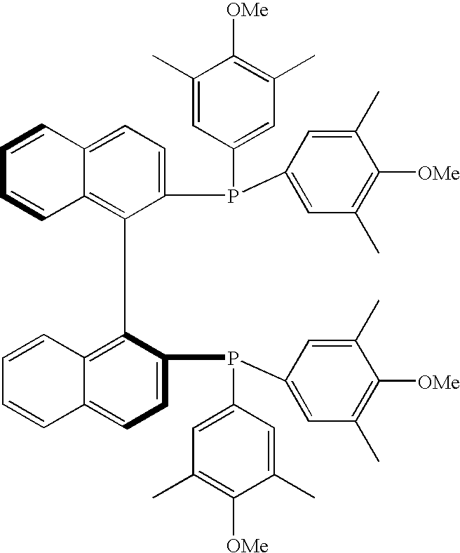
C1=CC2=CC=C(P(C3=CC(C)=C([OMe])C(C)=C3)C3=CC(C)=C([OMe])C(C)=C3)C(C3=C4C(=CC=C3P(C3=CC(C)=C([OMe])C(C)=C3)C3=CC(C)=C([OMe])C(C)=C3)C=CC=C4)=C2C=C1
